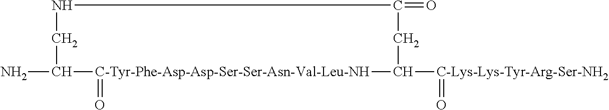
C1(N)[C-Tyr-Phe-Asp-Asp-Ser-Ser-Asn-Val-Leu-NH](=O)C([C-Lys-Lys-Tyr-Arg-Ser-NH2]=O)CC(=O)NC1
